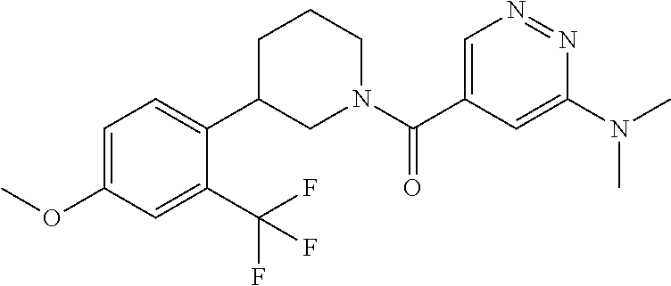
C1=C(C(N2CCCC(C3=CC=C(OC)C=C3C(F)(F)F)C2)=O)C=C(N(C)C)N=N1
